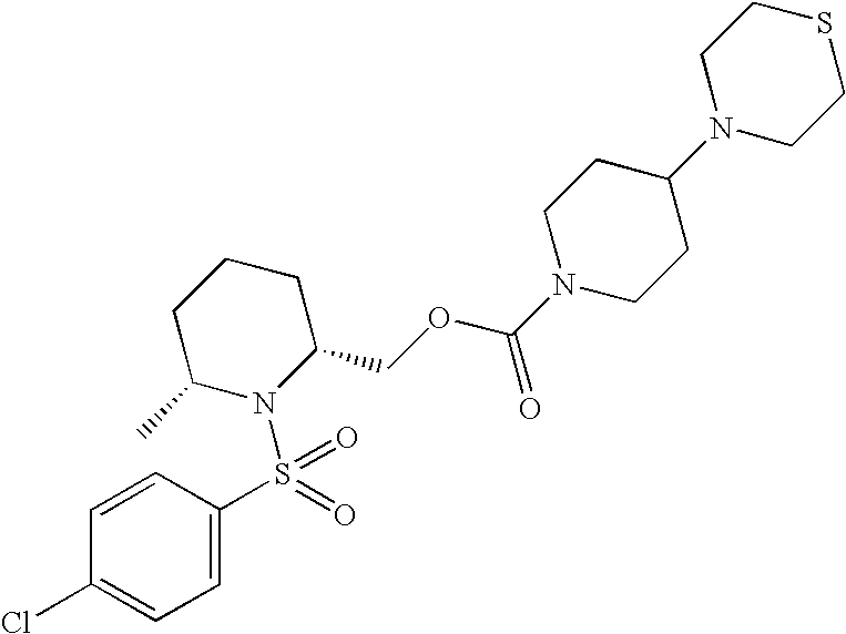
C1=C(S(N2C(COC(N3CCC(N4CCSCC4)CC3)=O)CCCC2C)(=O)=O)C=CC(Cl)=C1
